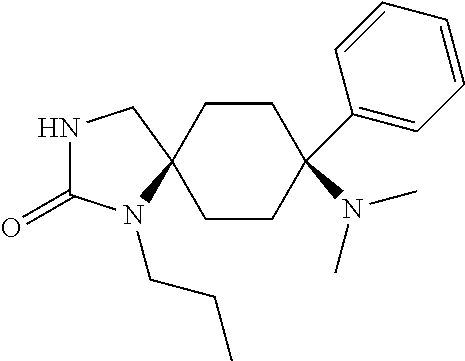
N1C(=O)N(CCC)C2(C1)CCC(C1=CC=CC=C1)(N(C)C)CC2
